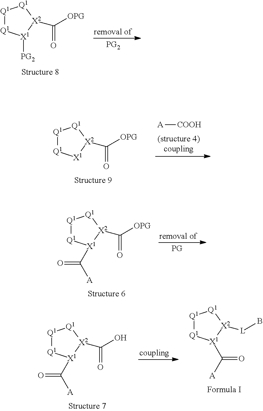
[Q1]1[Q1][X1]([PG2])[X2](C([OPG])=O)[Q1]1.[Q1]1[Q1][X1](C([A])=O)[X2](C([OPG])=O)[Q1]1.[Q1]1[Q1][X1](C([A])=O)[X2]([L]B)[Q1]1.[Q1]1[Q1][X1](C([A])=O)[X2](C(O)=O)[Q1]1.[Q1]1[Q1][X1][X2](C([OPG])=O)[Q1]1.[A][COOH]
